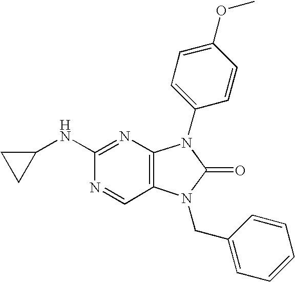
C1(NC2=NC3=C(C=N2)N(CC2=CC=CC=C2)C(=O)N3C2=CC=C(OC)C=C2)CC1
